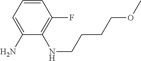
C1=CC=C(N)C(NCCCCOC)=C1F
